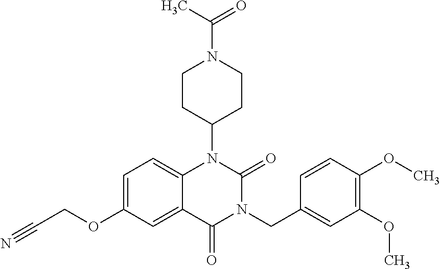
C1=C(OCC#N)C=C2C(=C1)N(C1CCN(C(C)=O)CC1)C(=O)N(CC1=CC(OC)=C(OC)C=C1)C2=O
